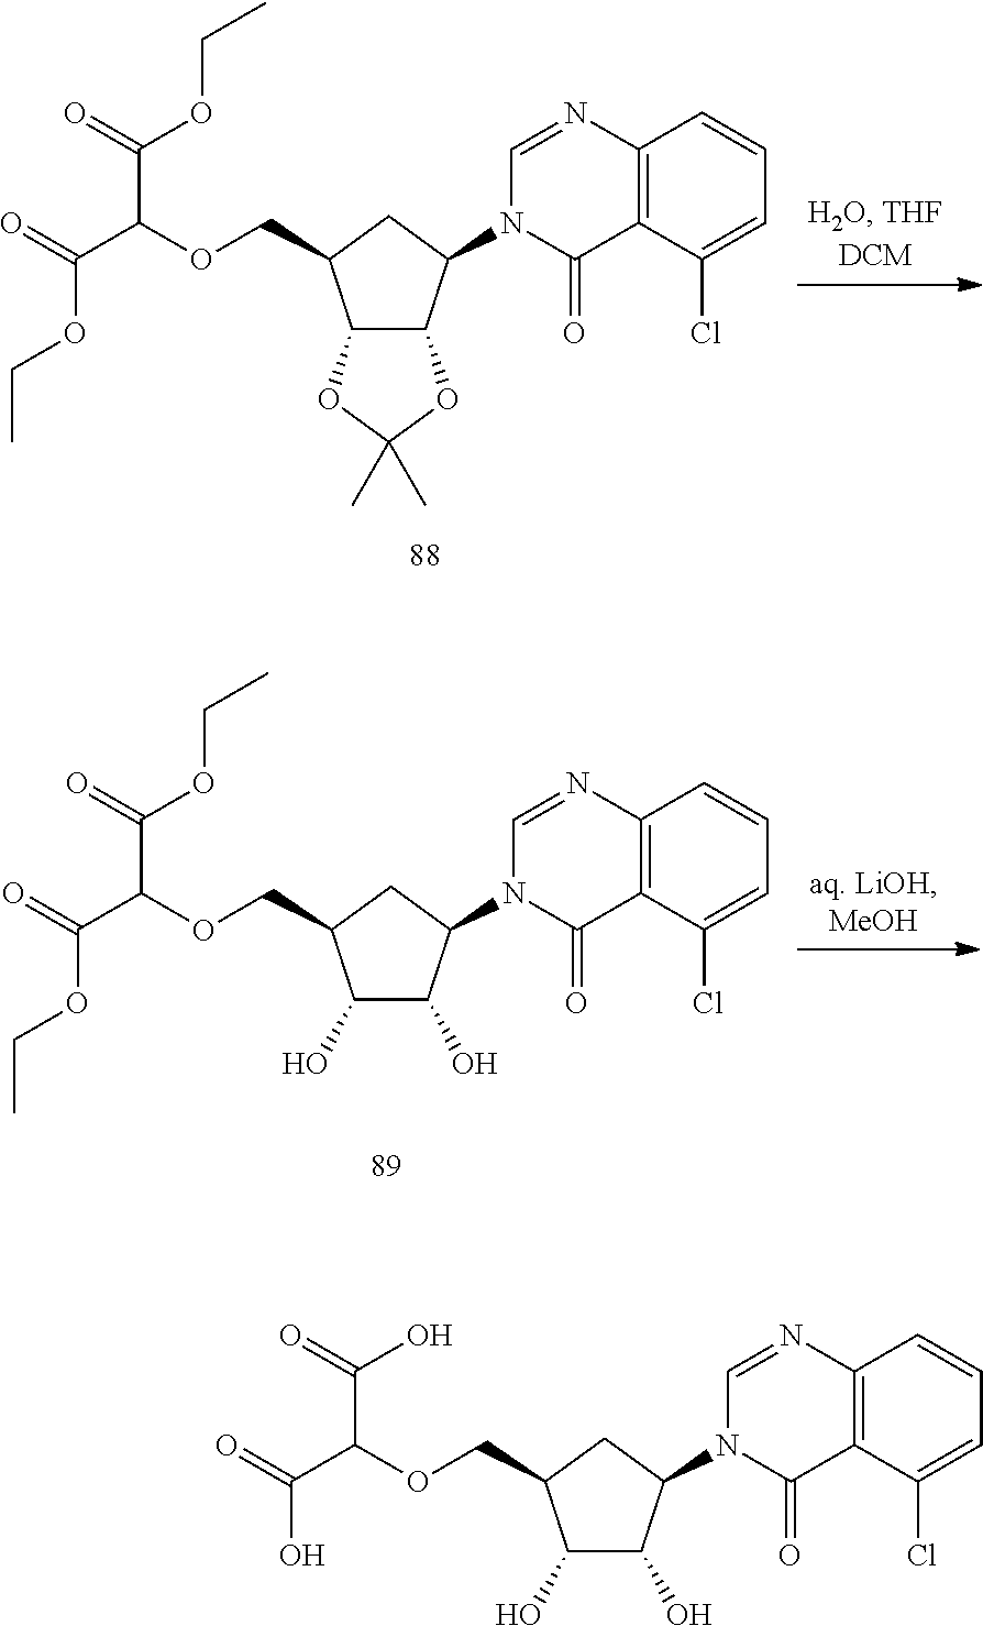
C1(O)C(O)C(N2C(=O)C3=C(C=CC=C3Cl)N=C2)CC1COC(C(=O)O)C(=O)O.C12C(C(N3C(=O)C4=C(C=CC=C4Cl)N=C3)CC1COC(C(=O)OCC)C(=O)OCC)OC(C)(C)O2.C1(O)C(O)C(N2C(=O)C3=C(C=CC=C3Cl)N=C2)CC1COC(C(=O)OCC)C(=O)OCC
